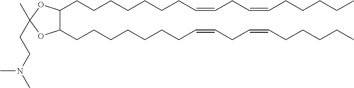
C1(CCCCCCCC=CCC=CCCCCC)C(CCCCCCCC=CCC=CCCCCC)OC(CCN(C)C)(C)O1
